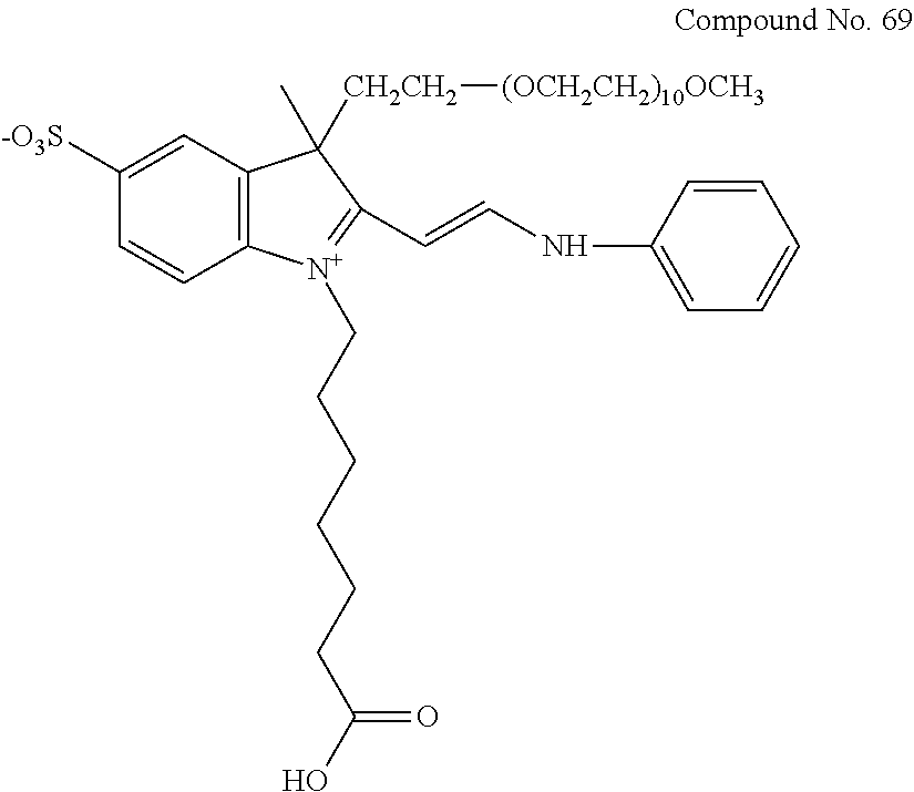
C1([-O3S])=CC2=C(C=C1)[N+](CCCCCCC(O)=O)=C(C=CNC1=CC=CC=C1)C2(C)[CH2CH2][(OCH2CH2)10OCH3]
